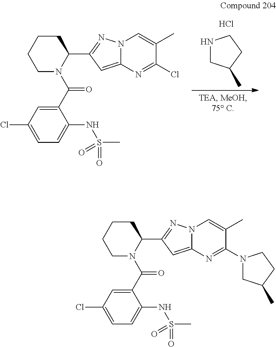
C1CCCN(C(=O)C2=CC(Cl)=CC=C2NS(C)(=O)=O)C1C1=NN2C(=C1)N=C(Cl)C(C)=C2.N1CC(C)CC1.Cl.C1CCCN(C(=O)C2=CC(Cl)=CC=C2NS(C)(=O)=O)C1C1=NN2C(=C1)N=C(N1CC(C)CC1)C(C)=C2
